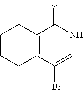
C1CCC2=C(C1)C(=O)NC=C2Br
